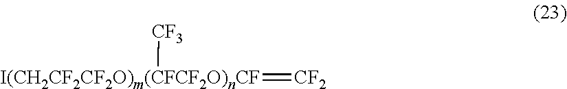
[I(CH2CF2CF2O)m(CFCF2O)nCF](=[CF2])[CF3]
